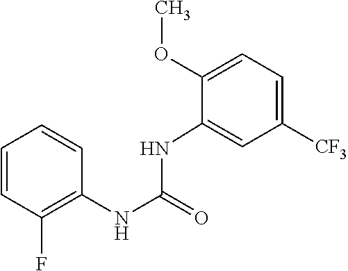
C1(NC(=O)NC2=CC([CF3])=CC=C2OC)=C(F)C=CC=C1
